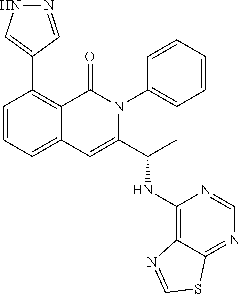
C1(C2=C3C(=CC=C2)C=C(C(NC2=C4C(=NC=N2)SC=N4)C)N(C2=CC=CC=C2)C3=O)=CNN=C1
